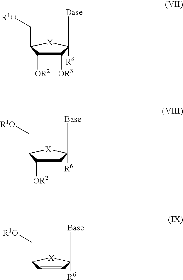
C1([OR3])C([OR2])C(C[R1O])[X]C1([Base])[R6].C1C([OR2])C(C[R1O])[X]C1([Base])[R6].C1=CC(C[R1O])[X]C1([Base])[R6]
